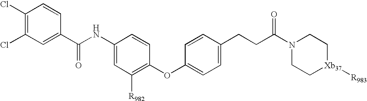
C1(Cl)=C(Cl)C=C(C(NC2=CC([R982])=C(OC3=CC=C(CCC(N4CC[Xb37]([R983])CC4)=O)C=C3)C=C2)=O)C=C1
